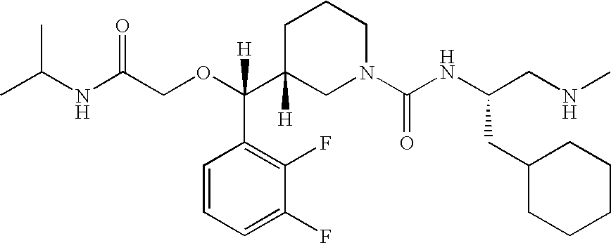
O(C(C1([H])CN(C(NC(CNC)CC2CCCCC2)=O)CCC1)(C1=C(F)C(F)=CC=C1)[H])CC(NC(C)C)=O
